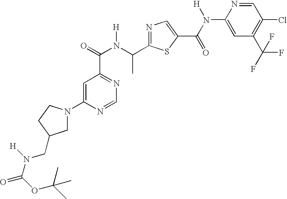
N1=C(C(N(C(=O)C2=NC=NC(N3CC(CN(C(OC(C)(C)C)=O)[H])CC3)=C2)[H])C)SC(C(N([H])C2=CC(C(F)(F)F)=C(Cl)C=N2)=O)=C1
